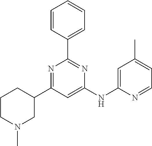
C1C(C2=NC(C3=CC=CC=C3)=NC(NC3=CC(C)=CC=N3)=C2)CCCN1C
